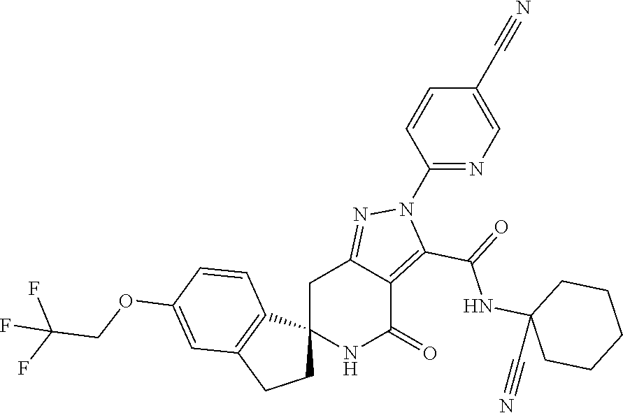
C12(NC(=O)C3=C(C(=O)NC4(C#N)CCCCC4)N(C4=NC=C(C#N)C=C4)N=C3C1)CCC1=C2C=CC(OCC(F)(F)F)=C1
